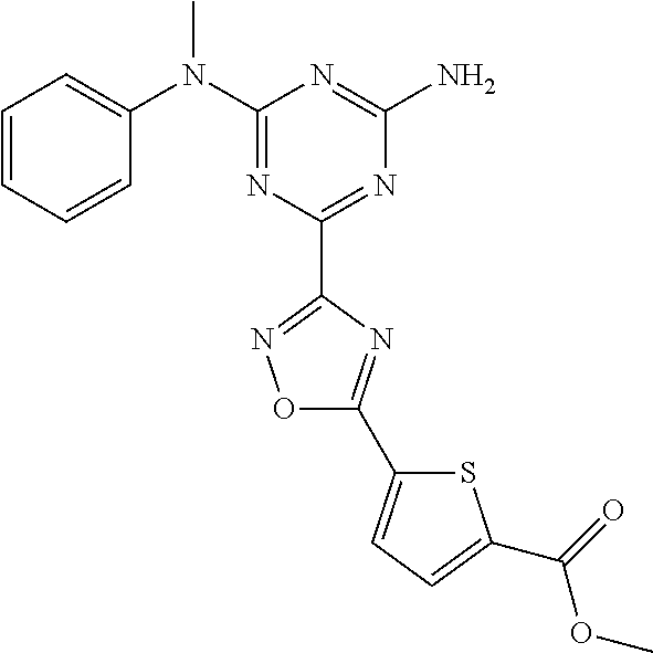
C1=CC=CC(N(C2=NC(C3=NOC(C4=CC=C(C(=O)OC)S4)=N3)=NC(N)=N2)C)=C1
